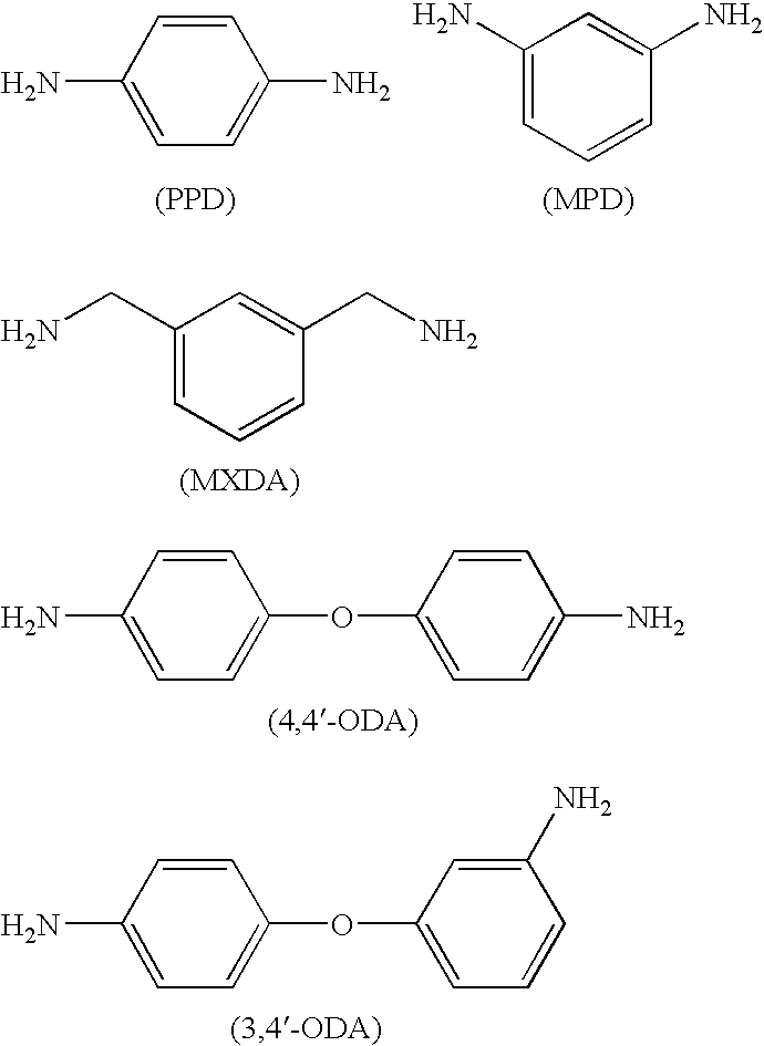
C1=CC(N)=CC=C1N.C1(N)=CC=CC(N)=C1.[(PPD)].C1(CN)=CC=CC(CN)=C1.C1=CC(N)=CC=C1OC1=CC=C(N)C=C1.C1=CC(N)=CC=C1OC1=CC=CC(N)=C1
